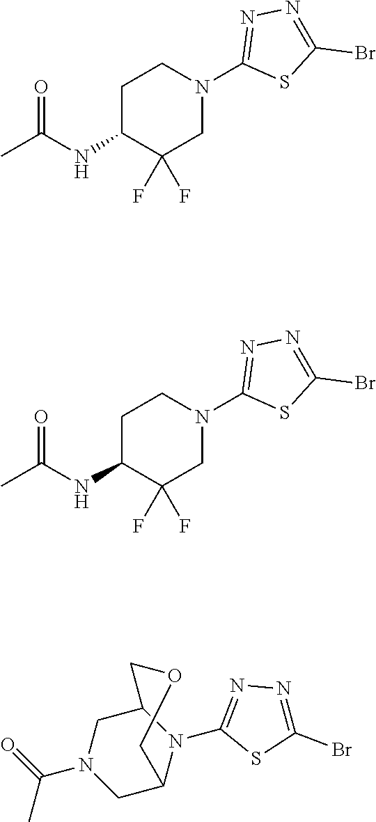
C1(N2CCC(NC(C)=O)C(F)(F)C2)=NN=C(Br)S1.C1(N2CCC(NC(C)=O)C(F)(F)C2)=NN=C(Br)S1.C1C2N(C3=NN=C(Br)S3)C(CN1C(C)=O)COC2
